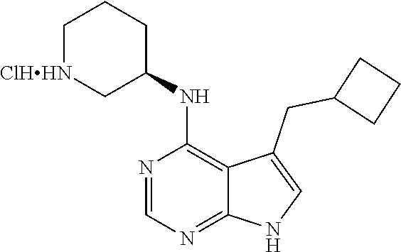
N1=CN=C2C(=C1NC1CCC[ClHHN]C1)C(CC1CCC1)=CN2
